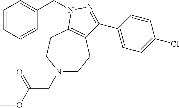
N1(CC(=O)OC)CCC2=C(CC1)N(CC1=CC=CC=C1)N=C2C1=CC=C(Cl)C=C1
